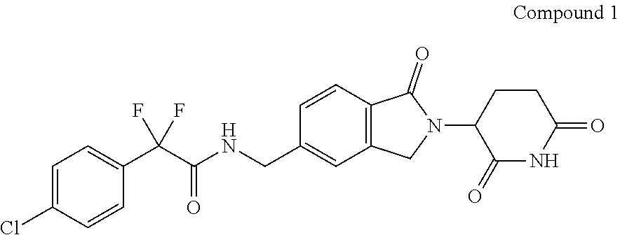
C1(CNC(C(C2=CC=C(Cl)C=C2)(F)F)=O)=CC2=C(C=C1)C(=O)N(C1C(=O)NC(=O)CC1)C2
